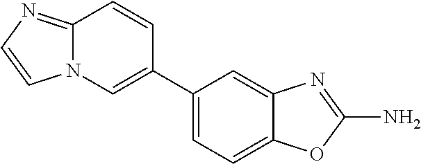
N12C(=NC=C1)C=CC(C1=CC=C3C(=C1)N=C(N)O3)=C2
